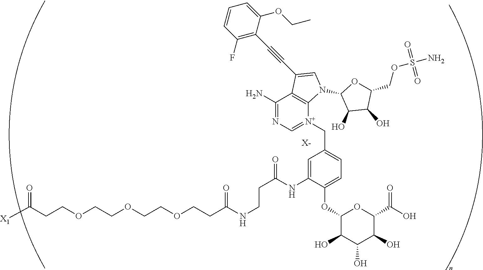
[X-].C(COCCOCCOCCC(NCCC(NC1=CC(C[N+]2=CN=C(N)C3=C2N(C2C(O)C(O)C(COS(N)(=O)=O)O2)C=C3C#CC2=C(F)C=CC=C2OCC)=CC=C1OC1C(O)C(O)C(O)C(C(=O)O)O1)=O)=O)C(=O)[X1]
